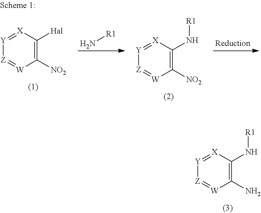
N[R1].[Y]1=[X]C([Hal])=C([NO2])[W]=[Z]1.[Y]1=[X]C(N[R1])=C([NO2])[W]=[Z]1.[Y]1=[X]C(N[R1])=C(N)[W]=[Z]1
